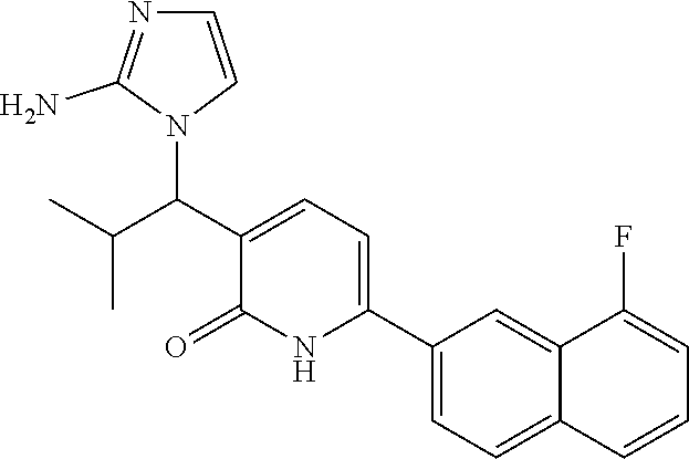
C1(C2=CC=C(C(C(C)C)N3C=CN=C3N)C(=O)N2)=CC=C2C(=C1)C(F)=CC=C2
